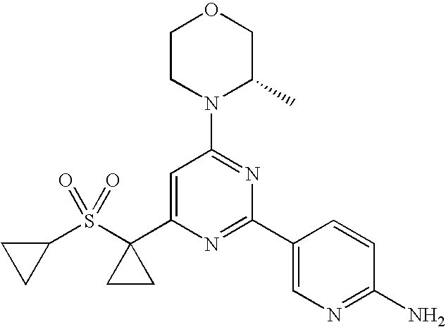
C1=C(C2(S(C3CC3)(=O)=O)CC2)N=C(C2=CN=C(N)C=C2)N=C1N1C(C)COCC1
